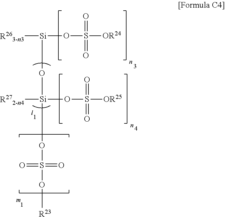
[R263-n3][Si](OS([OR24])(=O)=O)O[Si]([R272-n4])(OS([OR25])(=O)=O)OS(O[R23])(=O)=O
